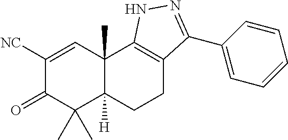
C1([NC])=CC2(C)C([H])(C(C)(C)C1=O)CCC1=C2NN=C1C1=CC=CC=C1
